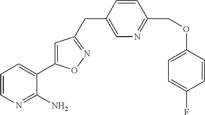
C(C1=CN=C(COC2=CC=C(F)C=C2)C=C1)C1=NOC(C2=CC=CN=C2N)=C1
